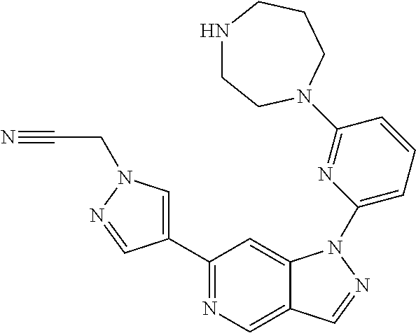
C1(C2=CN(CC#N)N=C2)=NC=C2C(=C1)N(C1=CC=CC(N3CCNCCC3)=N1)N=C2
